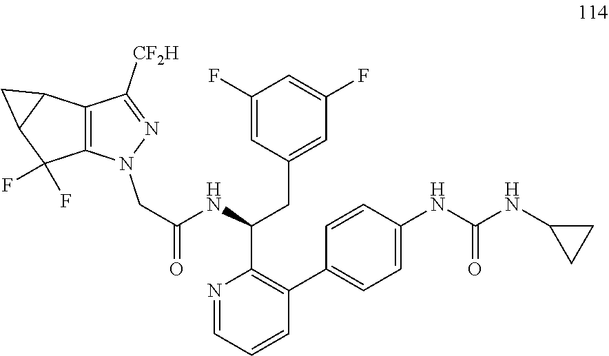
N1=CC=CC(C2=CC=C(NC(NC3CC3)=O)C=C2)=C1C(NC(=O)CN1C2=C(C([CF2H])=N1)C1C(C2(F)F)C1)CC1=CC(F)=CC(F)=C1
